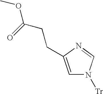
C1=C(CCC(OC)=O)N=CN1[Tr]
